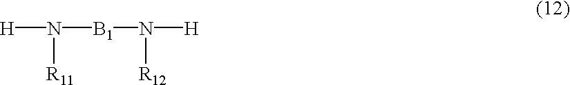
[H]N([B1]N([H])[R12])[R11]
